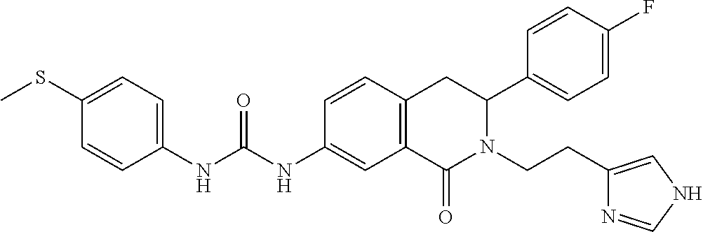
C1(SC)=CC=C(NC(NC2=CC3=C(C=C2)CC(C2=CC=C(F)C=C2)N(CCC2=CNC=N2)C3=O)=O)C=C1
